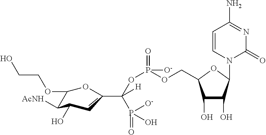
C1(O)C(O)C(N2C(=O)N=C(N)C=C2)OC1COP(OC(C1OC(OCCO)C([AcNH])C(O)C1)(P(=O)(O)[O-])[H])([O-])=O
